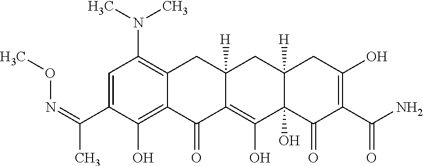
CON=C(C1=CC(N(C)C)=C2C(=C1O)C(=O)C1=C(O)C3(O)C([H])(CC1([H])C2)CC(O)=C(C(N)=O)C3=O)C
